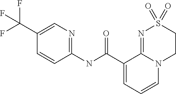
C1(C(F)(F)F)=CN=C(NC(C2=CC=CN3C2=NS(=O)(=O)CC3)=O)C=C1
